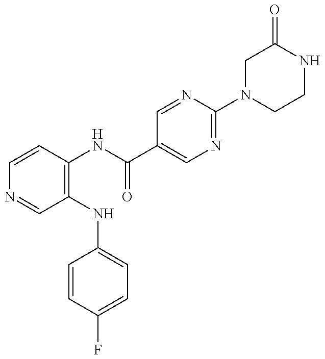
C1=CC(NC(=O)C2=CN=C(N3CCNC(=O)C3)N=C2)=C(NC2=CC=C(F)C=C2)C=N1
